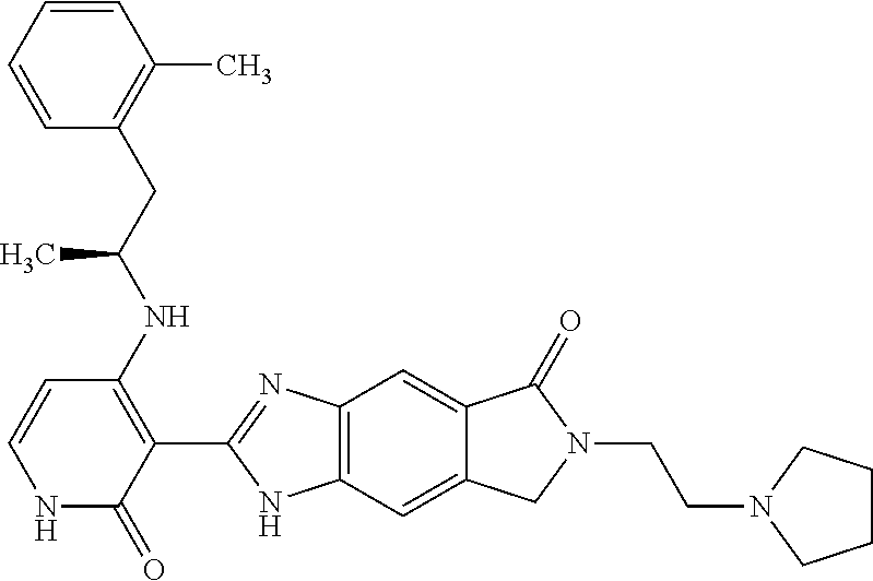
C12=C(C=C3C(=C1)C(=O)N(CCN1CCCC1)C3)NC(C1=C(NC(CC3=C(C)C=CC=C3)C)C=CNC1=O)=N2
